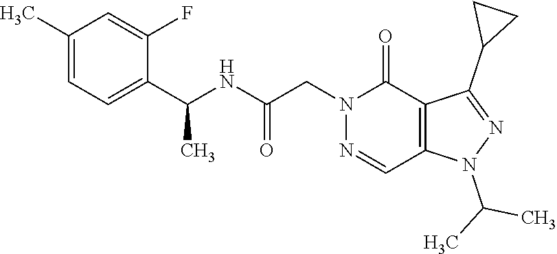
C1(C)=CC=C(C(NC(CN2N=CC3=C(C2=O)C(C2CC2)=NN3C(C)C)=O)C)C(F)=C1
